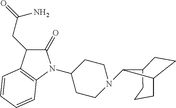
C12CCCC(CC1)C2N1CCC(N2C(=O)C(CC(=O)N)C3=C2C=CC=C3)CC1
